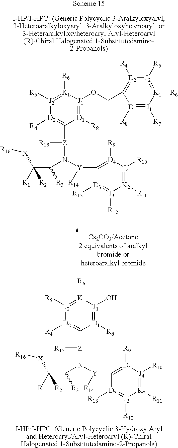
[Z](N([Y]([R14])C1=[D4]([R9])[J4]([R10])=[K2]([R11])[J3]([R12])=[D3]1[R13])C(C([R1])([R2])[X][R16])[R3])([R15])C1=[D2]([R4])[J2]([R5])=[K1]([R6])[J1](O)=[D1]1[R8].[Z](N([Y]([R14])C1=[D4]([R9])[J4]([R10])=[K2]([R11])[J3]([R12])=[D3]1[R13])C(C([R1])([R2])[X][R16])[R3])([R15])C1=[D2]([R4])[J2]([R5])=[K1]([R6])[J1](OCC2=[D2]([R4])[J2]([R5])=[K1]([R6])[J1]([R7])=[D1]2[R8])=[D1]1[R8]
